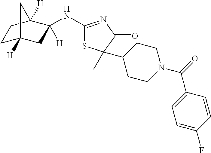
C1C2([H])CC([H])(NC3=NC(=O)C(C4CCN(C(=O)C5=CC=C(F)C=C5)CC4)(C)S3)C([H])(C1)C2
